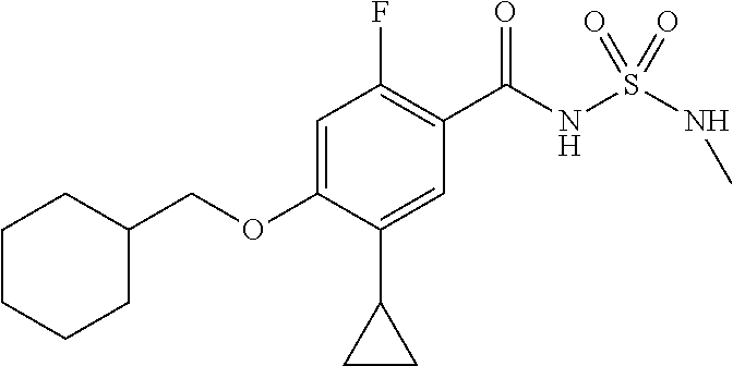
C1=C(OCC2CCCCC2)C(C2CC2)=CC(C(NS(NC)(=O)=O)=O)=C1F
